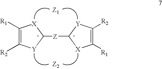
C1([R1])=C([R2])[Y]C([Z]C2[X]C([R1])=C([R2])[Y]2)[X]1
